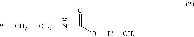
C(NC(=O)O[L][OH])C*
